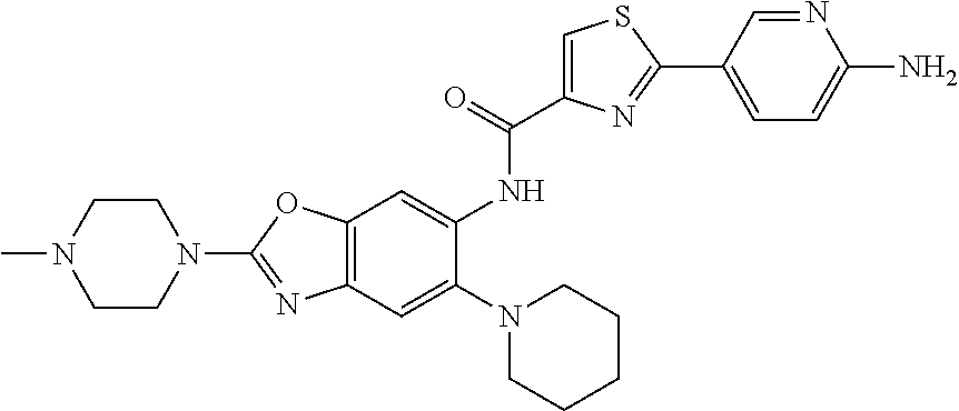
C12=C(C=C(N3CCCCC3)C(NC(C3=CSC(C4=CC=C(N)N=C4)=N3)=O)=C1)N=C(N1CCN(C)CC1)O2
